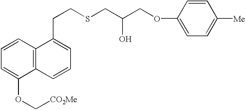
C1=CC=C(OC[CO2Me])C2=C1C(CCSCC(COC1=CC=C([Me])C=C1)O)=CC=C2
